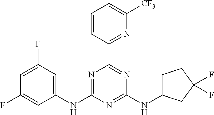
N1=C(NC2=CC(F)=CC(F)=C2)N=C(NC2CCC(F)(F)C2)N=C1C1=NC([CF3])=CC=C1
